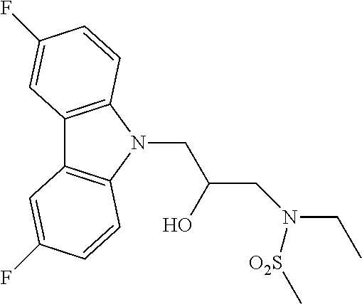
C12=C(N(CC(CN(CC)[O2S]C)O)C3=C1C=C(F)C=C3)C=CC(F)=C2
